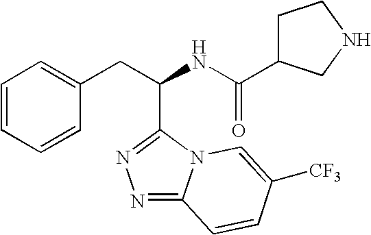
N1=C2N(C(C(CC3=CC=CC=C3)NC(=O)C3CCNC3)=N1)C=C([CF3])C=C2
